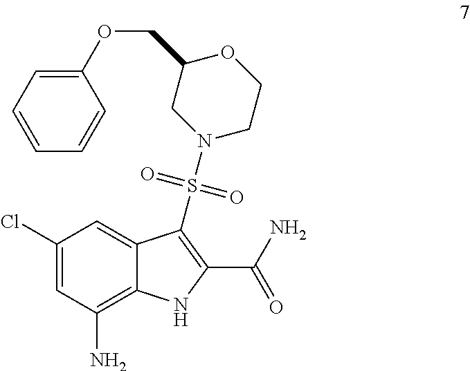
C1(Cl)=CC(N)=C2C(=C1)C(S(N1CC(COC3=CC=CC=C3)OCC1)(=O)=O)=C(C(N)=O)N2
